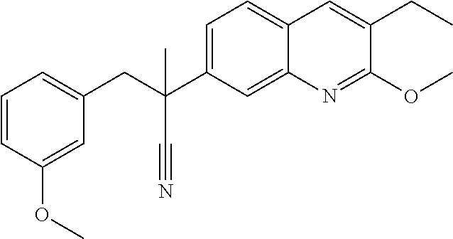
C1=C(C(CC2=CC=CC(OC)=C2)(C#N)C)C=C2C(=C1)C=C(CC)C(OC)=N2
